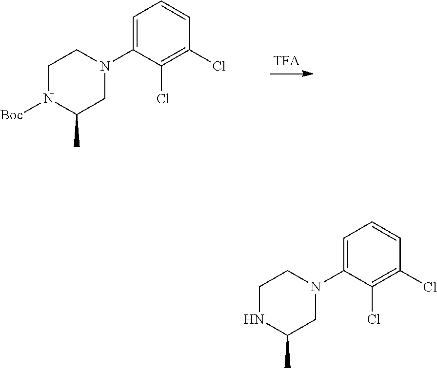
C1=CC(Cl)=C(Cl)C(N2CCNC(C)C2)=C1.C1=CC(Cl)=C(Cl)C(N2CCN([Boc])C(C)C2)=C1
